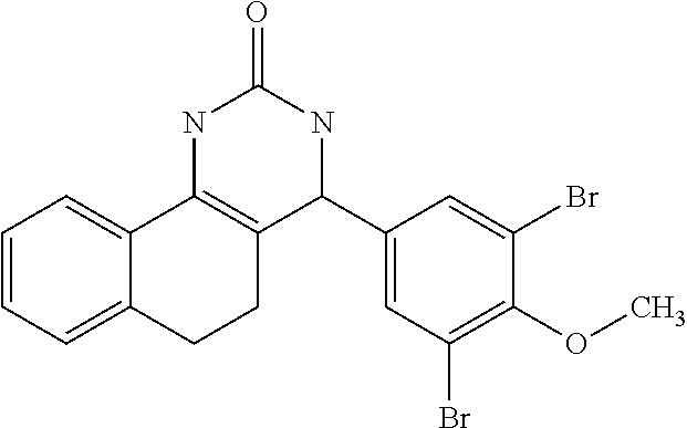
C1=CC=C2C(=C1)C1=C(CC2)C(C2=CC(Br)=C(OC)C(Br)=C2)NC(=O)N1
